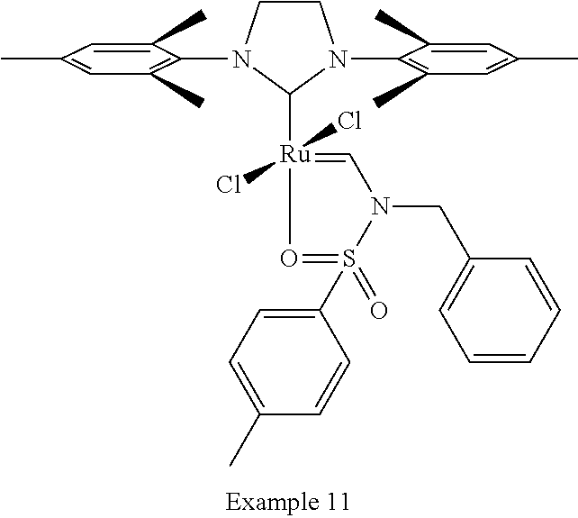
C1CN(C2=C(C)C=C(C)C=C2C)C([Ru]2(Cl)(Cl)=CN(CC3=CC=CC=C3)S(C3=CC=C(C)C=C3)(=O)=O2)N1C1=C(C)C=C(C)C=C1C
